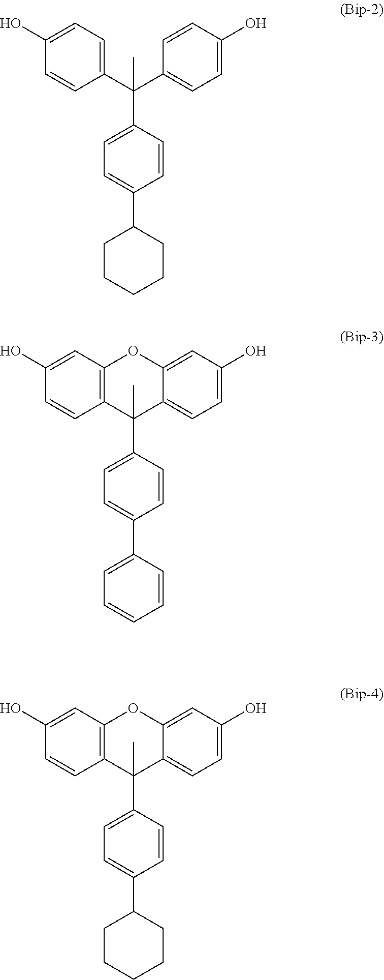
C1(O)=CC=C(C(C2=CC=C(O)C=C2)(C2=CC=C(C3CCCCC3)C=C2)C)C=C1.C1(O)=CC2=C(C=C1)C(C1=CC=C(C3=CC=CC=C3)C=C1)(C)C1=CC=C(O)C=C1O2.C1(O)=CC2=C(C=C1)C(C1=CC=C(C3CCCCC3)C=C1)(C)C1=CC=C(O)C=C1O2
